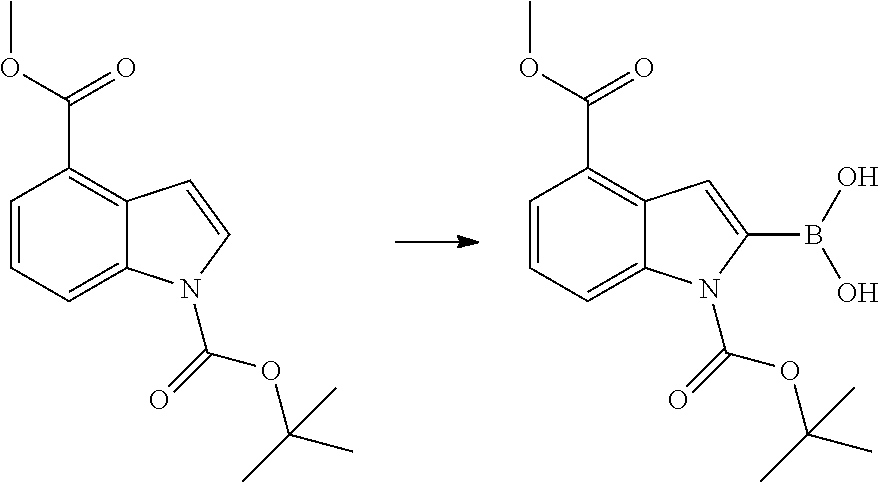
C1=CC=C2C(=C1C(=O)OC)C=CN2C(=O)OC(C)(C)C.C1=CC=C2C(=C1C(=O)OC)C=C(B(O)O)N2C(=O)OC(C)(C)C
